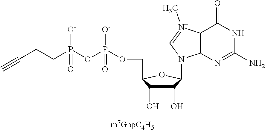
C1(O)C(O)C(COP(OP(CCC#C)([O-])=O)([O-])=O)OC1N1C2=C([N+](C)=C1)C(=O)NC(N)=N2
